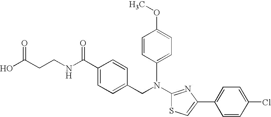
N(C1=NC(C2=CC=C(Cl)C=C2)=CS1)(CC1=CC=C(C(NCCC(O)=O)=O)C=C1)C1=CC=C(OC)C=C1
